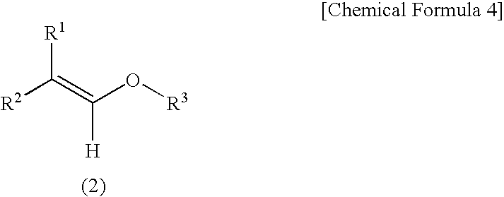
[R2]C(=C(O[R3])[H])[R1]
